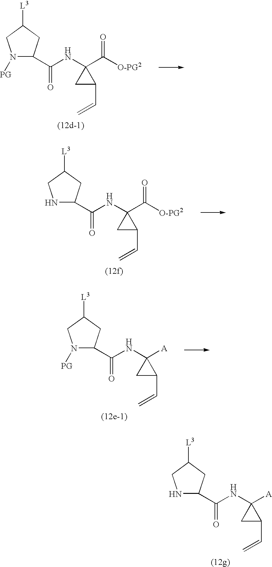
N1C(C(NC2([A])CC2C=C)=O)CC([L3])C1.N1([PG])C(C(NC2(C([O-PG2])=O)CC2C=C)=O)CC([L3])C1.N1C(C(NC2(C([O-PG2])=O)CC2C=C)=O)CC([L3])C1.N1([PG])C(C(NC2([A])CC2C=C)=O)CC([L3])C1
